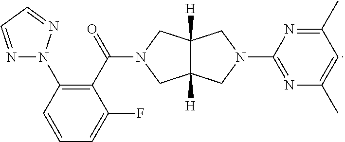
C12([H])C([H])(CN(C3=NC(C)=CC(C)=N3)C1)CN(C(C1=C(N3N=CC=N3)C=CC=C1F)=O)C2
